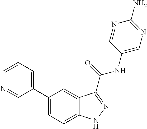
C1=CN=CC(C2=CC=C3C(=C2)C(C(NC2=CN=C(N)N=C2)=O)=NN3)=C1
